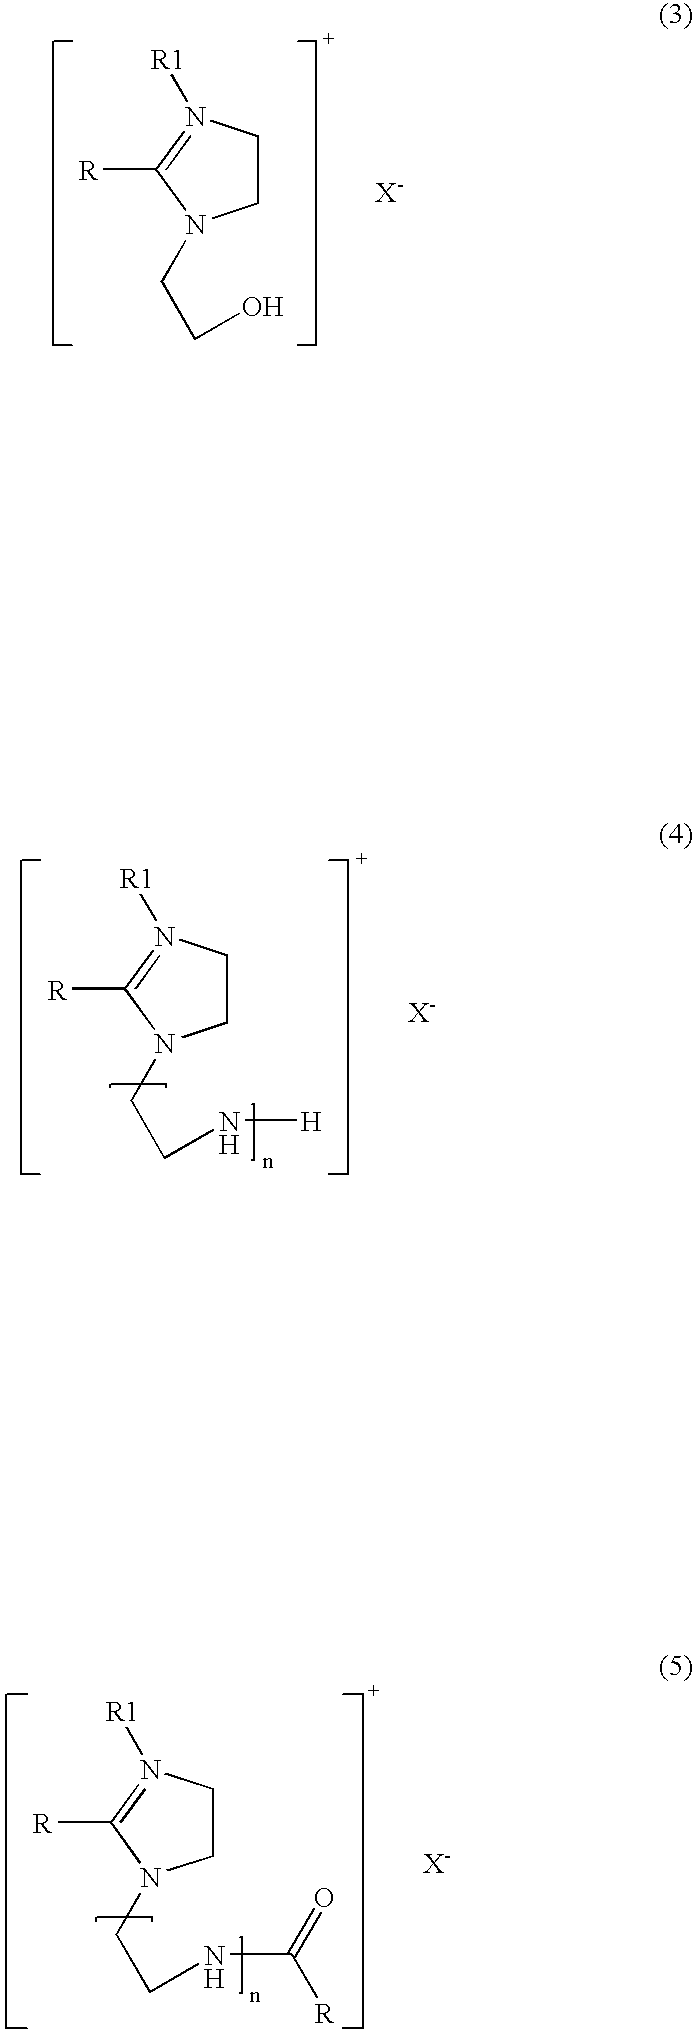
C1CN([R1])=C([R])N1CCO.C1CN([R1])=C([R])N1CCN[H].C1CN([R1])=C([R])N1CCNC(=O)[R]
